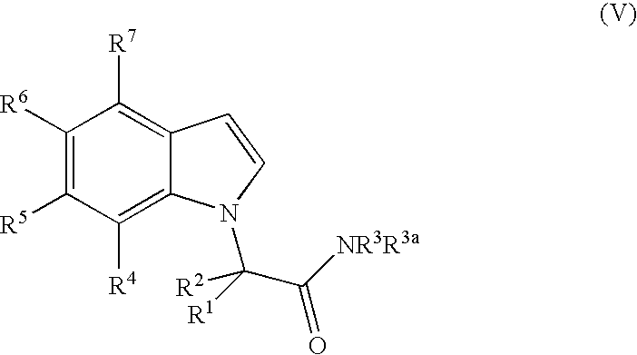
C1([R6])=C([R5])C([R4])=C2C(=C1[R7])C=CN2C(C(=O)[NR3R3a])([R1])[R2]
